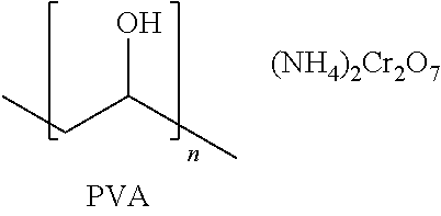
C(C(O)C)C.[(NH4)2Cr2O7]
